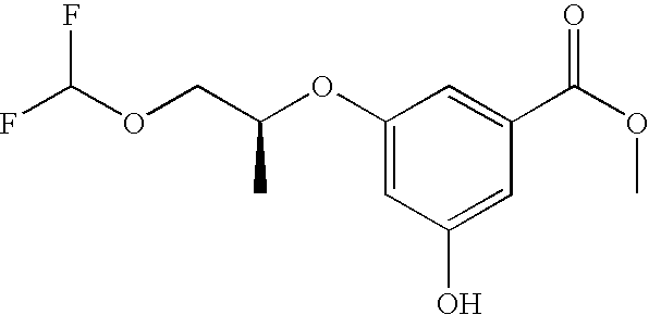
C1(OC(COC(F)F)C)=CC(O)=CC(C(OC)=O)=C1
